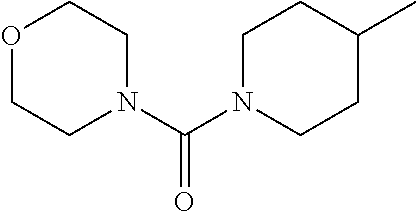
C1N(C(=O)N2CCOCC2)CCC(C)C1
